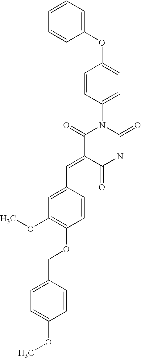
C1(OC2=CC=C(N3C(=O)C(=CC4=CC(OC)=C(OCC5=CC=C(OC)C=C5)C=C4)C(=O)NC3=O)C=C2)=CC=CC=C1
